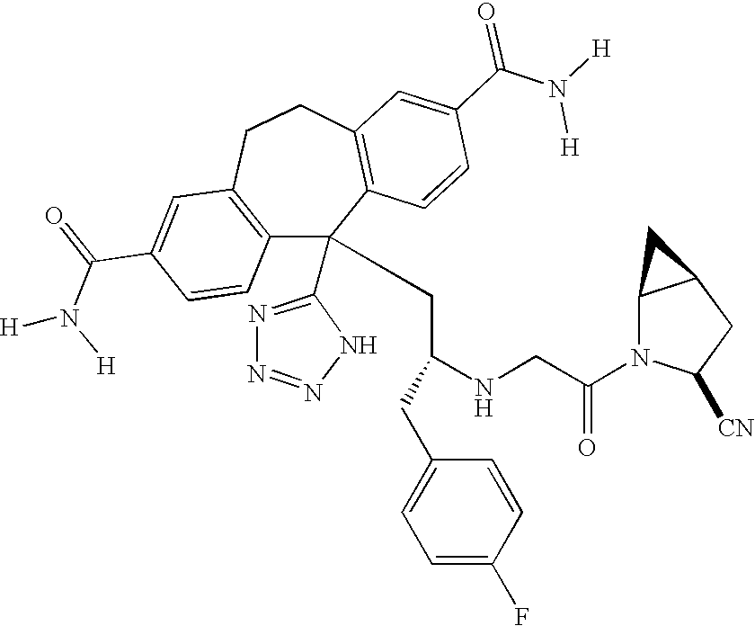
C1(C(=O)N([H])[H])=CC2=C(C=C1)C(C1=NN=NN1)(CC(NCC(N1C([CN])CC3C1C3)=O)CC1=CC=C(F)C=C1)C1=C(CC2)C=C(C(N([H])[H])=O)C=C1
